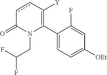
C1(C2=C([Y])ccC(=O)N2CC(F)F)=CC=C([OEt])C=C1F
